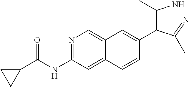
C(C1=CC2=CN=C(NC(=O)C3CC3)C=C2C=C1)(=C(N)C)C(=N)C
